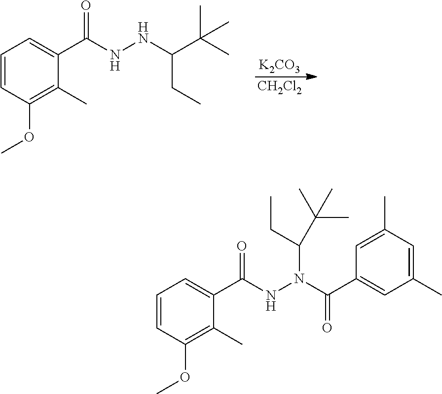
[K2CO3].[CH2Cl2].C1=CC(OC)=C(C)C(C(NNC(C(C)(C)C)CC)=O)=C1.C1=CC(OC)=C(C)C(C(NN(C(C2=CC(C)=CC(C)=C2)=O)C(CC)C(C)(C)C)=O)=C1
